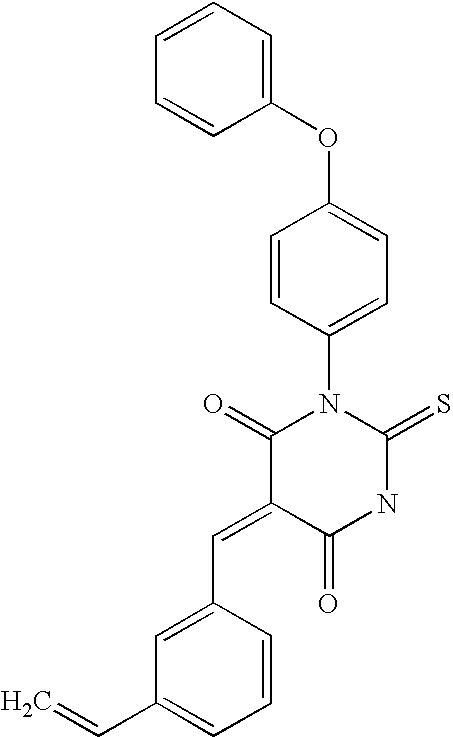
C1=CC=CC(OC2=CC=C(N3C(=O)C(=CC4=CC(C=C)=CC=C4)C(=O)NC3=S)C=C2)=C1
